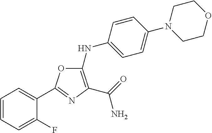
C1=CC=C(F)C(C2=NC(C(=O)N)=C(NC3=CC=C(N4CCOCC4)C=C3)O2)=C1
